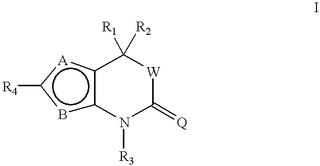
b1c2c([A]C1[R4])C([R1])([R2])[W]C(=[Q])N2[R3]
